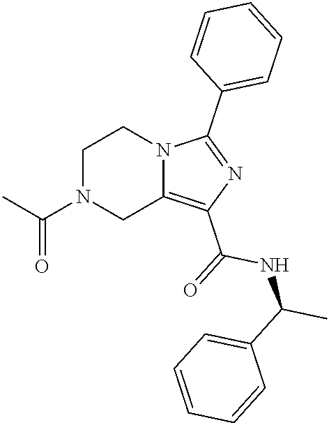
C1N(C(C)=O)CC2=C(C(=O)NC(C3=CC=CC=C3)C)N=C(C3=CC=CC=C3)N2C1
